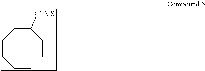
C1CCC=C([OTMS])CCC1
